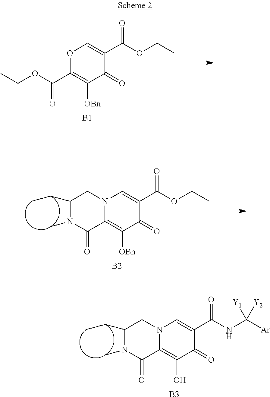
O1C(C(OCC)=O)=C([OBn])C(=O)C(C(OCC)=O)=C1.[B1].[B2].N12C(=C([OBn])C(=O)C(C(OCC)=O)=C1)C(=O)N(C)C(CC)C2.[B3].N12C(=C(O)C(=O)C(C(NC([Ar])([Y2])[Y1])=O)=C1)C(=O)N(C)C(CC)C2
